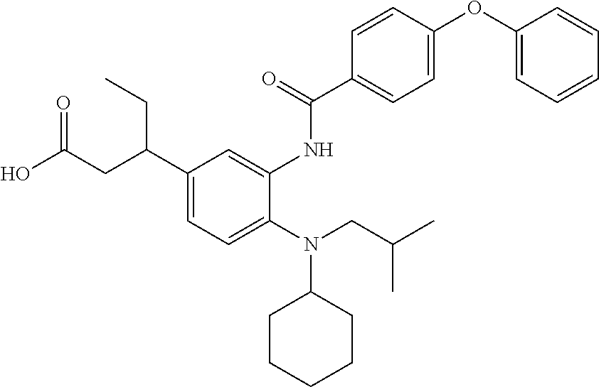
N(C1CCCCC1)(CC(C)C)C1=CC=C(C(CC(O)=O)CC)C=C1NC(=O)C1=CC=C(OC2=CC=CC=C2)C=C1
